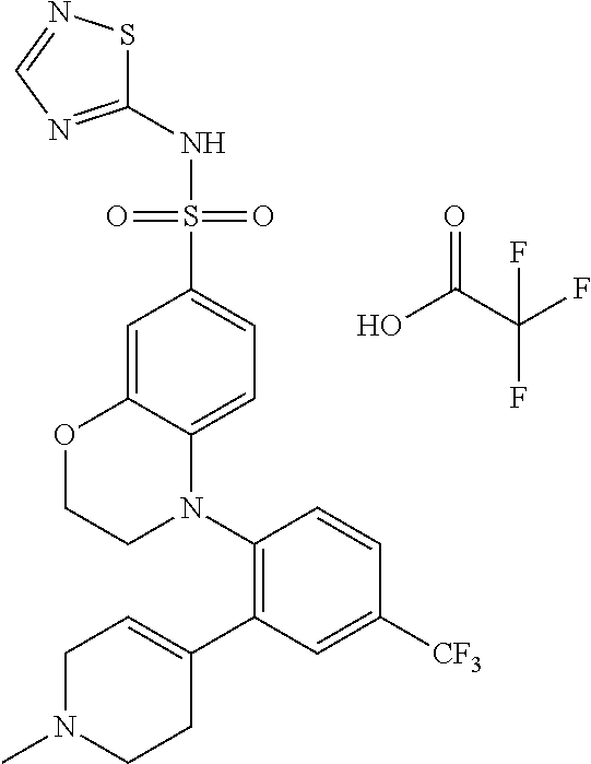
C1(C2=CCN(C)CC2)=C(N2C3=CC=C(S(=O)(=O)NC4=NC=NS4)C=C3OCC2)C=CC([CF3])=C1.OC(C(F)(F)F)=O
